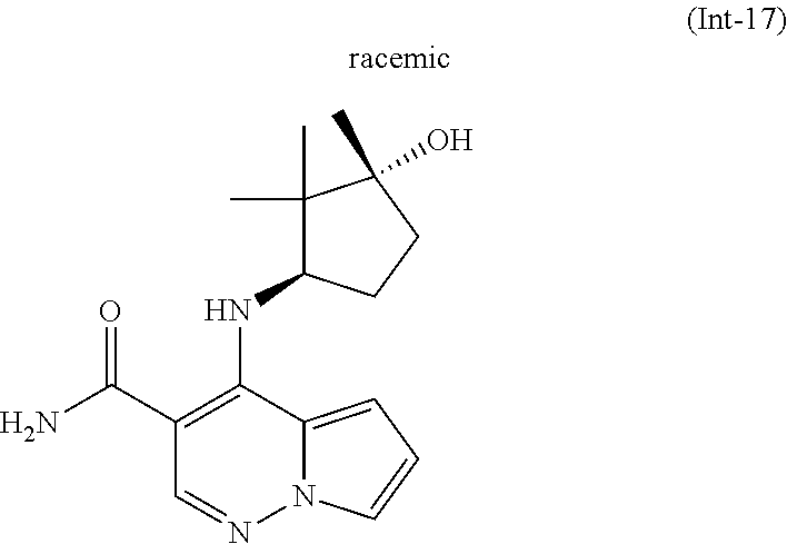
C1(C(N)=O)=C(NC2C(C)(C)C(C)(O)CC2)C2=CC=CN2N=C1
